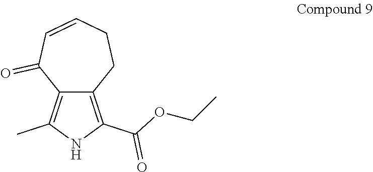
C12=C(C)NC(C(OCC)=O)=C1CCC=CC2=O
